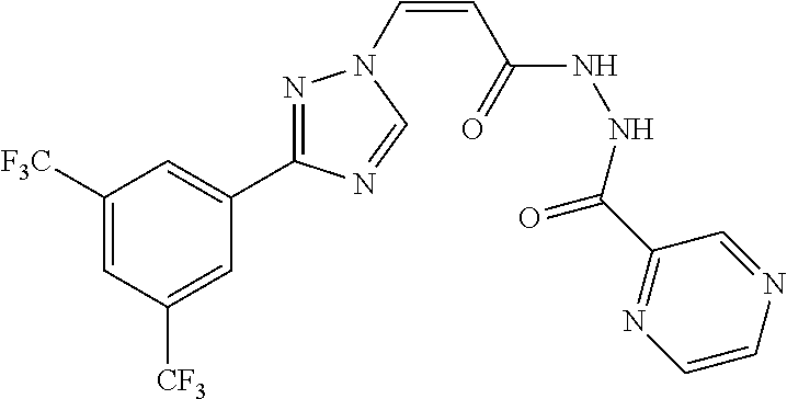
C1([F3C])=CC([CF3])=CC(C2=NN(C=CC(NNC(C3=NC=CN=C3)=O)=O)C=N2)=C1
